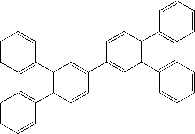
C12=C(C3=C(C4=C1C=CC=C4)C=CC=C3)C=C(C1=CC3=C(C=C1)C1=C(C4=C3C=CC=C4)C=CC=C1)C=C2
